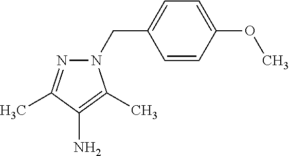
N1(CC2=CC=C(OC)C=C2)N=C(C)C(N)=C1C
